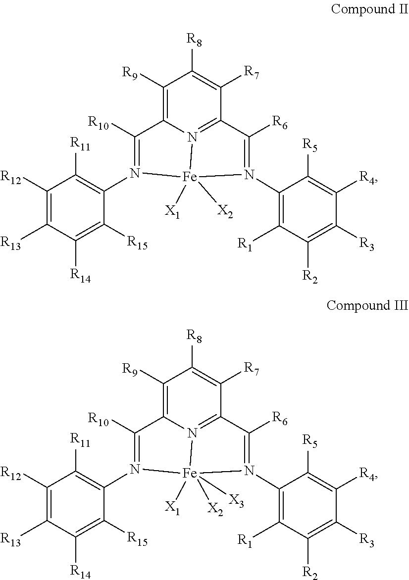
C1([R9])=C2N3=C(C([R7])=C1[R8])C([R6])=N(C1=C([R1])C([R2])=C([R3])C([R4])=C1[R5])[Fe]3([X1])([X2])N(C1=C([R11])C([R12])=C([R13])C([R14])=C1[R15])=C2[R10].C1([R9])=C2N3=C(C([R7])=C1[R8])C([R6])=N(C1=C([R1])C([R2])=C([R3])C([R4])=C1[R5])[Fe]3([X1])([X3])([X2])N(C1=C([R11])C([R12])=C([R13])C([R14])=C1[R15])=C2[R10]
